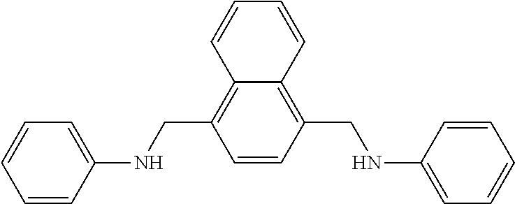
C1=CC(CNC2=CC=CC=C2)=C2C(=C1CNC1=CC=CC=C1)C=CC=C2
